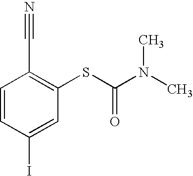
C1=CC(I)=CC(SC(=O)N(C)C)=C1C#N
